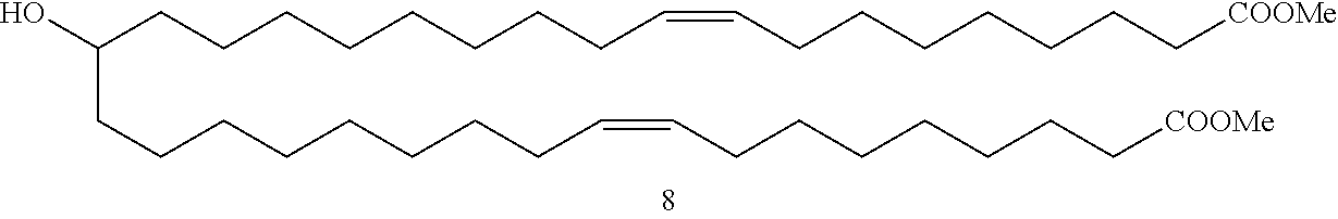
OC(CCCCCCCCC=CCCCCCCC[COOMe])CCCCCCCCC=CCCCCCCC[COOMe]
